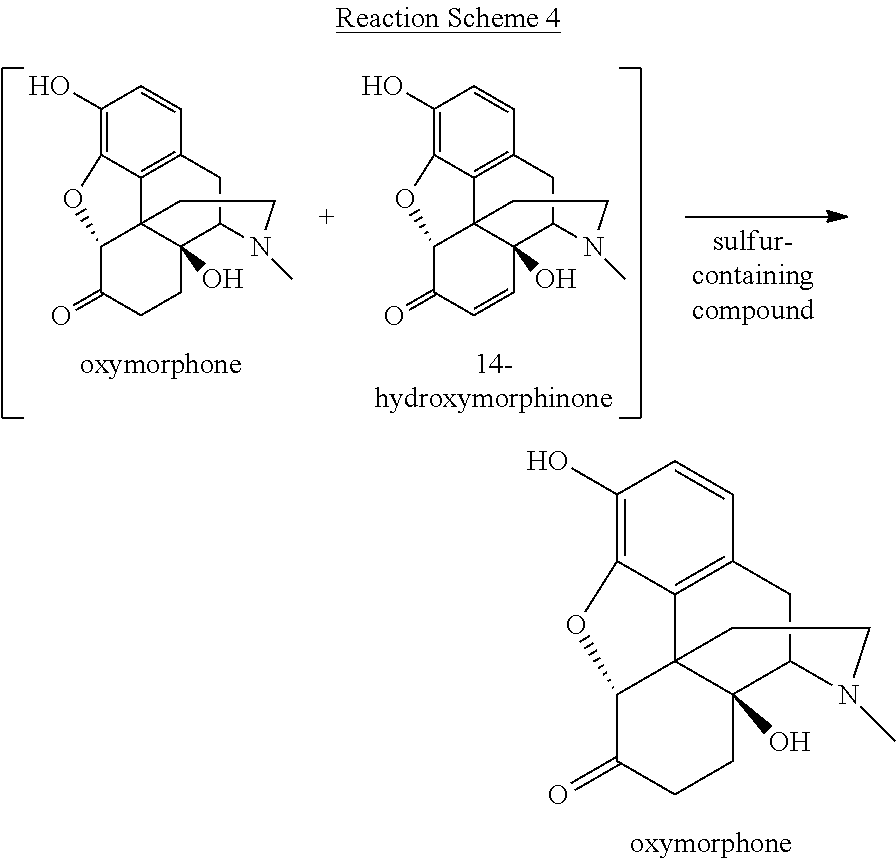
C1(O)=C2C3=C(C=C1)CC1C4(O)C3(C(C(=O)CC4)O2)CCN1C.C1(O)=C2C3=C(C=C1)CC1C4(O)C3(C(C(=O)CC4)O2)CCN1C.C1(O)=C2C3=C(C=C1)CC1C4(O)C3(C(C(=O)C=C4)O2)CCN1C
